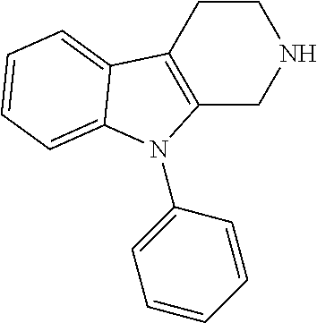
C12=C(CCNC1)C1=CC=CC=C1N2C1=CC=CC=C1
